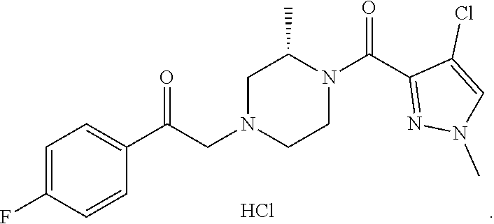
N1(C(C2=NN(C)C=C2Cl)=O)CCN(CC(C2=CC=C(F)C=C2)=O)CC1C.Cl
